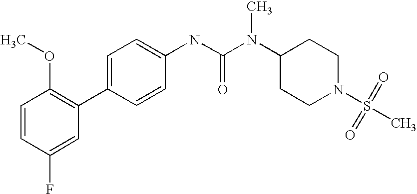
C1=CC(F)=CC(C2=CC=C(NC(N(C3CCN(S(C)(=O)=O)CC3)C)=O)C=C2)=C1OC
